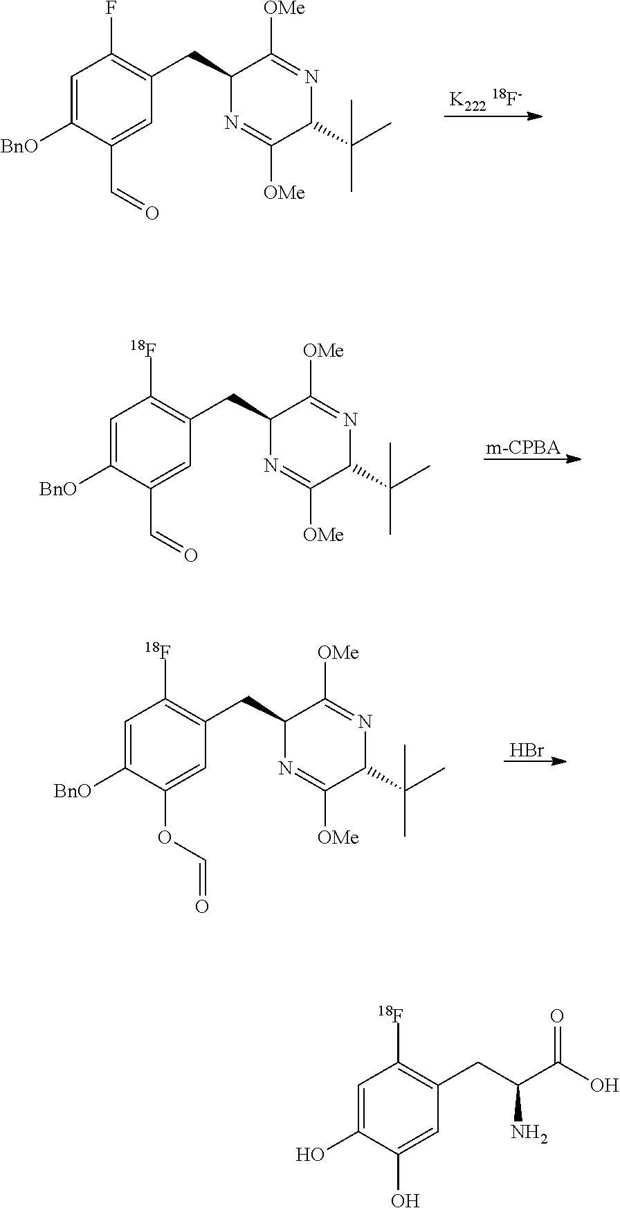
[K222 18F-].FC1=C(CC2N=C([OMe])C(C(C)(C)C)N=C2[OMe])C=C(C=O)C([BnO])=C1.[m-CPBA].[18F]C1=C(CC2N=C([OMe])C(C(C)(C)C)N=C2[OMe])C=C(C=O)C([BnO])=C1.Br.[18F]C1=C(CC2N=C([OMe])C(C(C)(C)C)N=C2[OMe])C=C(OC=O)C([BnO])=C1.[18F]C1=C(CC(N)C(O)=O)C=C(O)C(O)=C1
